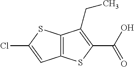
C12=C(SC(C(O)=O)=C1CC)C=C(Cl)S2
